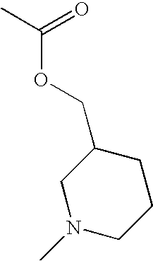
C1N(C)CCCC1COC(C)=O
